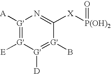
[G']1([A])=[G']([E])[G']([D])=[G'](B)C([X][P(OH)2]=O)=N1
